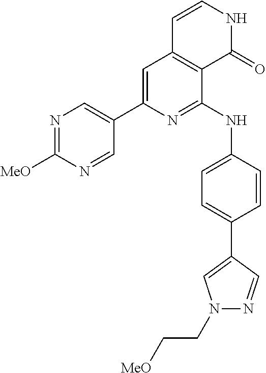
C1(C2=CC3=C(C(NC4=CC=C(C5=CN(CC[MeO])N=C5)C=C4)=N2)C(=O)NC=C3)=CN=C([MeO])N=C1
